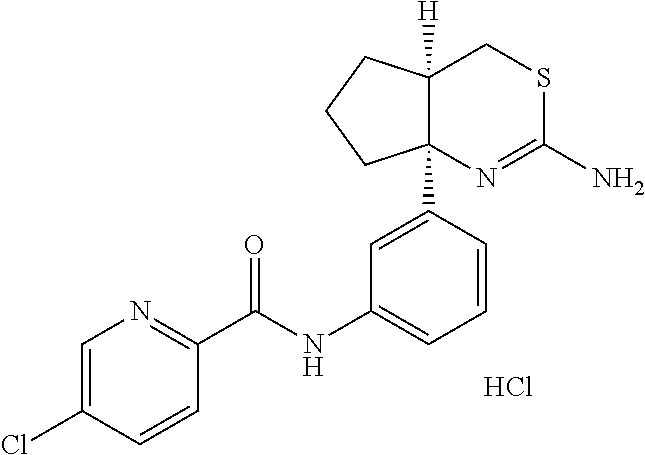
C1=C(Cl)C=CC(C(NC2=CC=CC(C34N=C(N)SCC3([H])CCC4)=C2)=O)=N1.Cl
